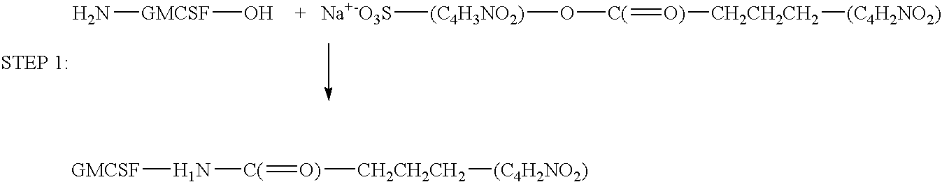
N[GMCSF]O.[Na+-O3S][(C4H3NO2)]O[C(]=[O)][CH2CH2CH2][(C4H2NO2)].N([GMCSF])[C(]=[O)][CH2CH2CH2][(C4H2NO2)]
